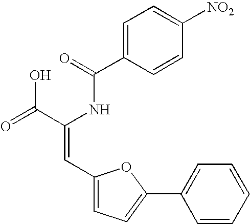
C1=C(C(=O)NC(C(=O)O)=CC2=CC=C(C3=CC=CC=C3)O2)C=CC([NO2])=C1
